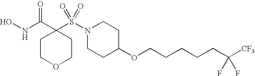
ONC(C1(S(N2CCC(OCCCCCC([CF3])(F)F)CC2)(=O)=O)CCOCC1)=O
